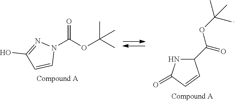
C1=CN(C(OC(C)(C)C)=O)N=C1O.C1(C(OC(C)(C)C)=O)NC(=O)C=C1
